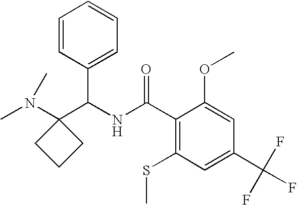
C1(C(NC(C2=C(SC)C=C(C(F)(F)F)C=C2OC)=O)C2=CC=CC=C2)(N(C)C)CCC1
